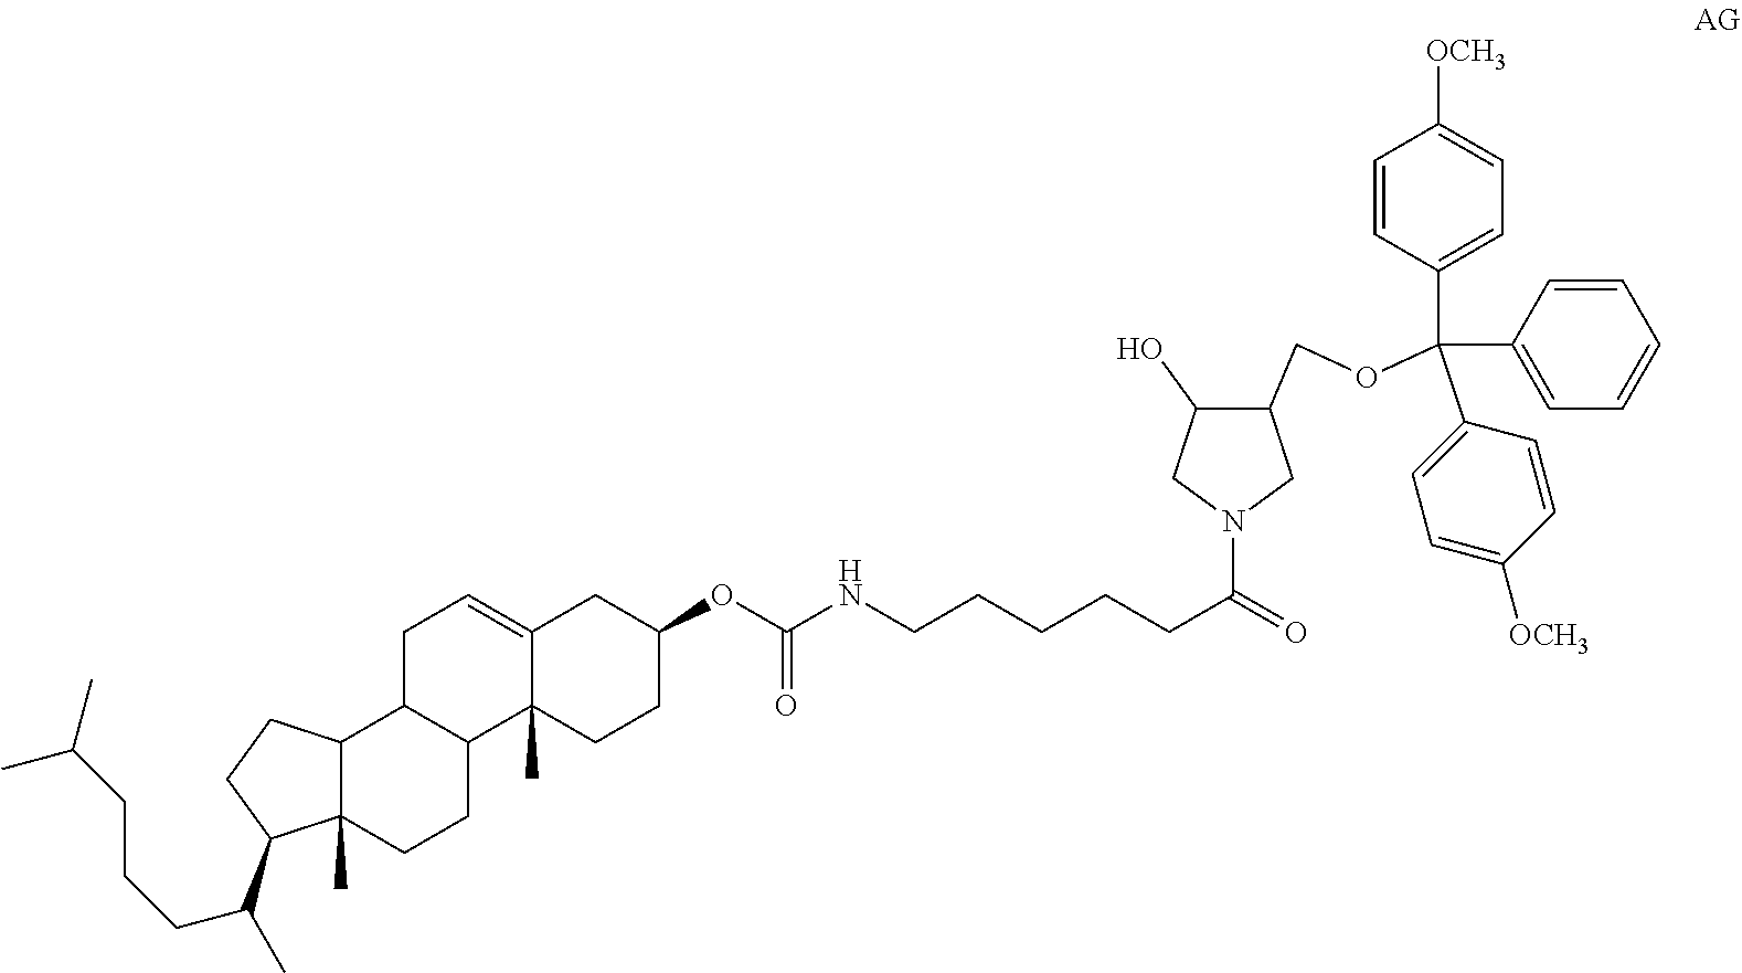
N(CCCCCC(=O)N1CC(O)C(COC(C2=CC=C([OCH3])C=C2)(C2=CC=CC=C2)C2=CC=C([OCH3])C=C2)C1)C(OC1CC2=CCC3C(C2(C)CC1)CCC1(C)C3CCC1C(C)CCCC(C)C)=O
